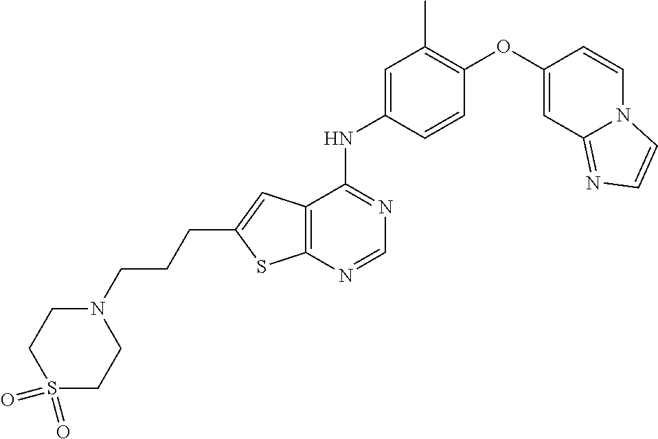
C1=NC2=C(C(NC3=CC(C)=C(OC4=CC5=NC=CN5C=C4)C=C3)=N1)C=C(CCCN1CCS(=O)(=O)CC1)S2
